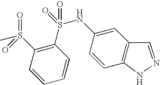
C1(S(NC2=CC3=C(C=C2)NN=C3)(=O)=O)=C(S(C)(=O)=O)C=CC=C1
